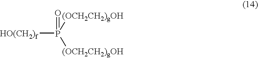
[HO(CH2)f]P([(OCH2CH2)gOH])([(OCH2CH2)gOH])=O
